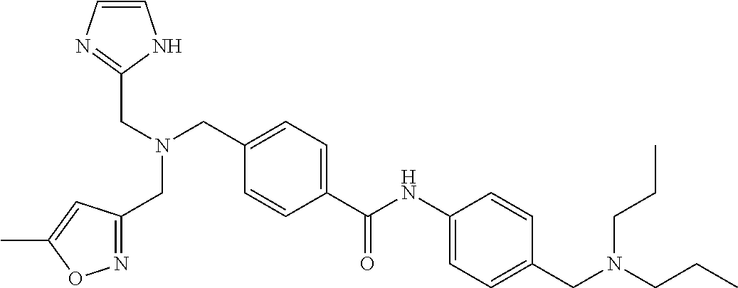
C1=C(C(NC2=CC=C(CN(CCC)CCC)C=C2)=O)C=CC(CN(CC2=NC=CN2)CC2=NOC(C)=C2)=C1
